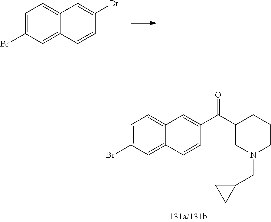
C(C1CN(CC2CC2)CCC1)(=O)C1=CC2=CC=C(Br)C=C2C=C1.BrC1=CC2=CC=C(Br)C=C2C=C1
